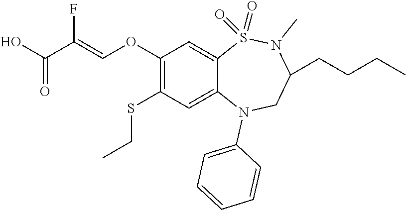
C1(OC=C(C(O)=O)F)=C(SCC)C=C2C(=C1)S(=O)(=O)N(C)C(CCCC)CN2C1=CC=CC=C1
